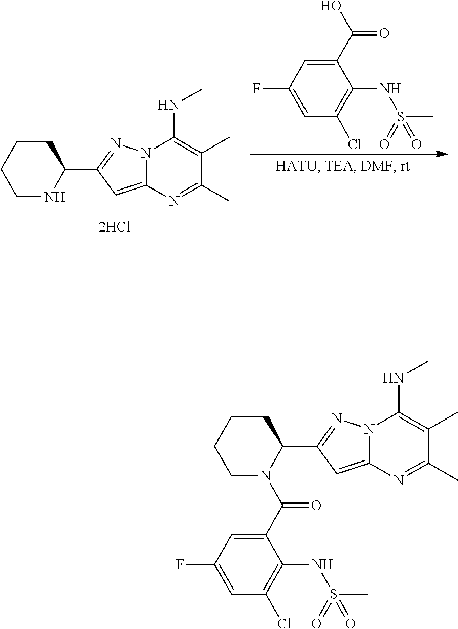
C1(F)=CC(Cl)=C(NS(C)(=O)=O)C(C(O)=O)=C1.C1NC(C2=NN3C(=C2)N=C(C)C(C)=C3NC)CCC1.C1N(C(C2=CC(F)=CC(Cl)=C2NS(C)(=O)=O)=O)C(C2=NN3C(=C2)N=C(C)C(C)=C3NC)CCC1
